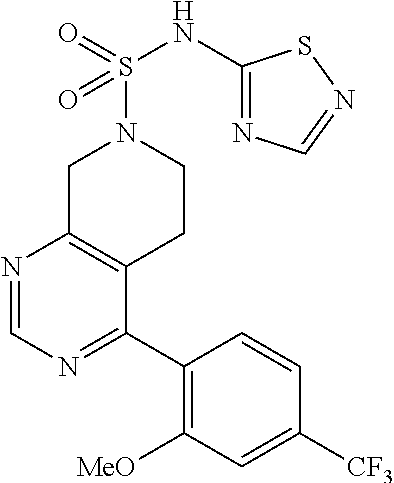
S(N1CC2=C(CC1)C(C1=C([MeO])C=C([CF3])C=C1)=NC=N2)(NC1=NC=NS1)(=O)=O
